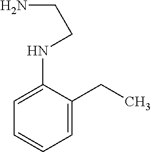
C1=C(CC)C(NCCN)=CC=C1
